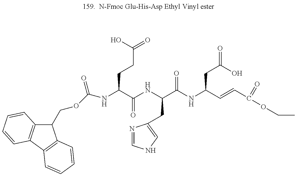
C1(COC(=O)NC(C(=O)NC(CC2=CNC=N2)C(=O)NC(CC(O)=O)C=CC(=O)OCC)CCC(=O)O)C2=C(C3=C1C=CC=C3)C=CC=C2
